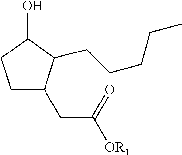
C1CC(O)C(CCCCC)C1CC([OR1])=O
